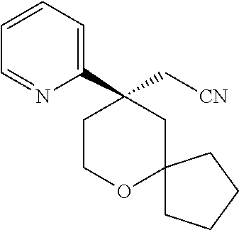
C1COC2(CC1(C1=CC=CC=N1)C[CN])CCCC2
